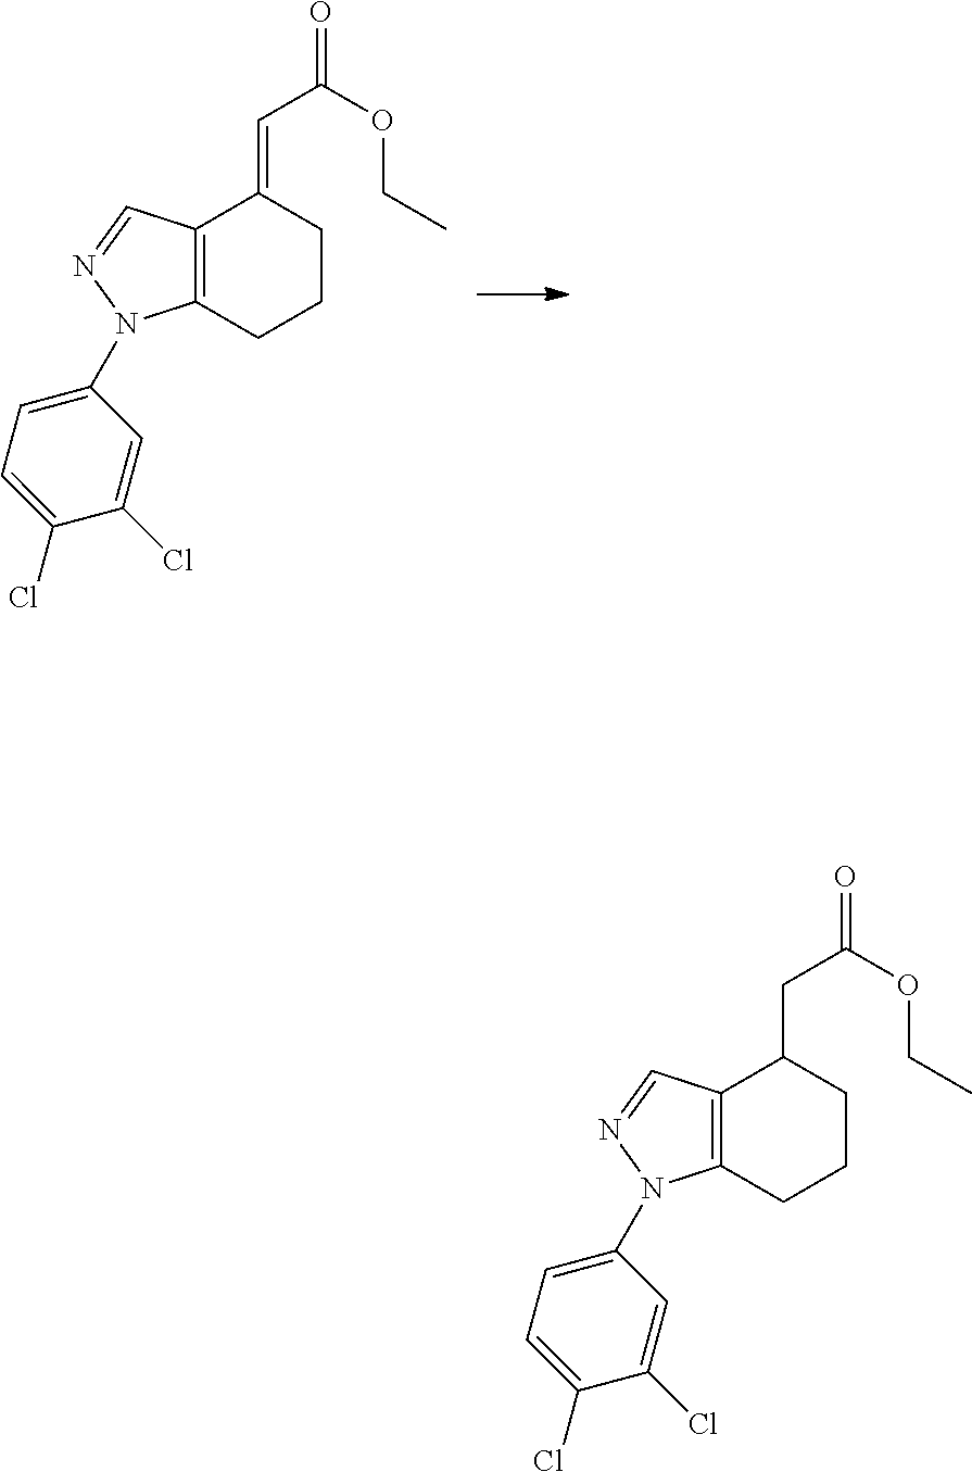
C12=C(C=NN1C1=CC=C(Cl)C(Cl)=C1)C(=CC(OCC)=O)CCC2.C12=C(C=NN1C1=CC=C(Cl)C(Cl)=C1)C(CC(OCC)=O)CCC2
